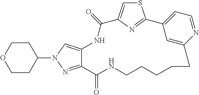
C12=NN(C3CCOCC3)C=C1NC(=O)C1=CSC(=N1)C1=CC=NC(=C1)CCCCCNC2=O
